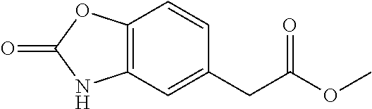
C12=C(C=C(CC(OC)=O)C=C1)NC(=O)O2
